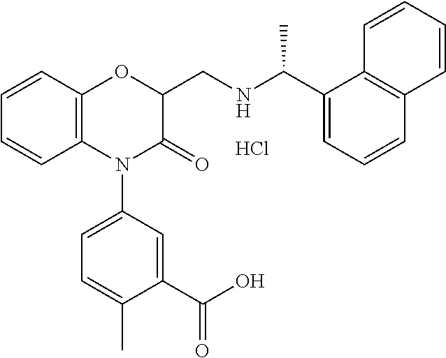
C12=C(OC(CNC(C3=CC=CC4=C3C=CC=C4)C)C(=O)N1C1=CC=C(C)C(C(O)=O)=C1)C=CC=C2.Cl
